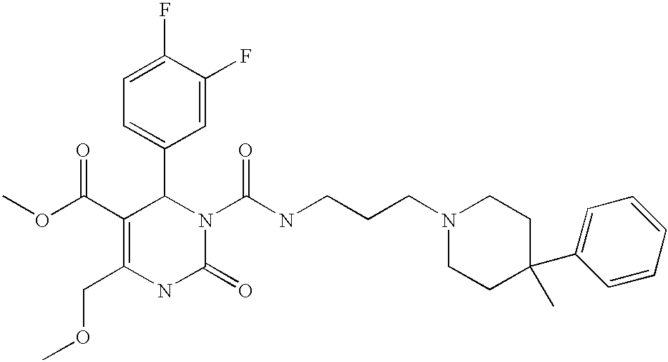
C1=C(F)C(F)=CC(C2C(C(OC)=O)=C(COC)NC(=O)N2C(NCCCN2CCC(C3=CC=CC=C3)(C)CC2)=O)=C1
